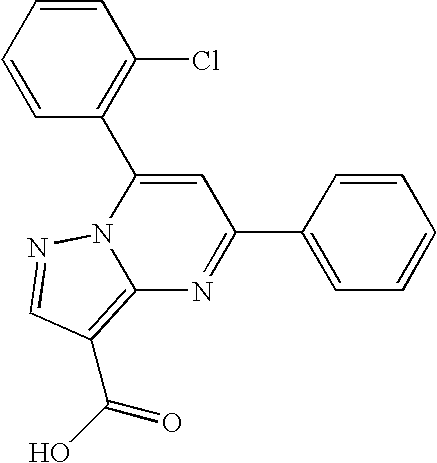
C1=CC=CC(Cl)=C1C1=CC(C2=CC=CC=C2)=NC2=C(C(=O)O)C=NN12
